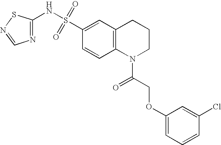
C1=CC2=C(C=C1S(NC1=NC=NS1)(=O)=O)CCCN2C(COC1=CC=CC(Cl)=C1)=O
